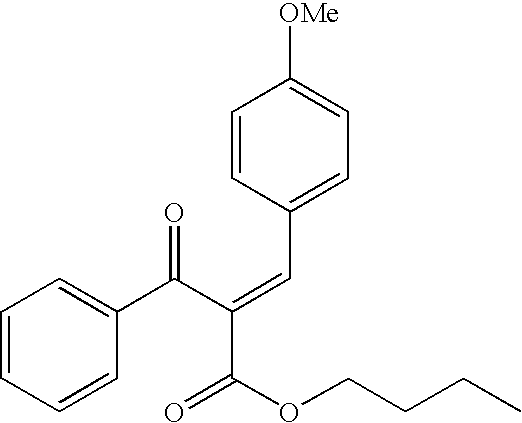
C1=CC=CC(C(C(=CC2=CC=C([OMe])C=C2)C(=O)OCCCC)=O)=C1
